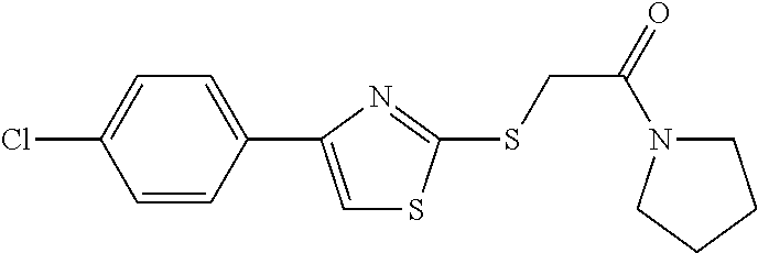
S(CC(=O)N1CCCC1)C1=NC(C2=CC=C(Cl)C=C2)=CS1
